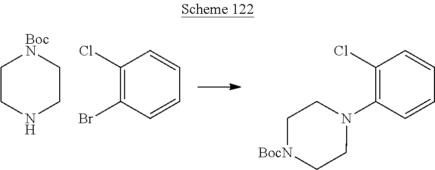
C1(Cl)=C(Br)C=CC=C1.C1CNCC[BocN]1.C1(Cl)=C(N2CC[BocN]CC2)C=CC=C1
